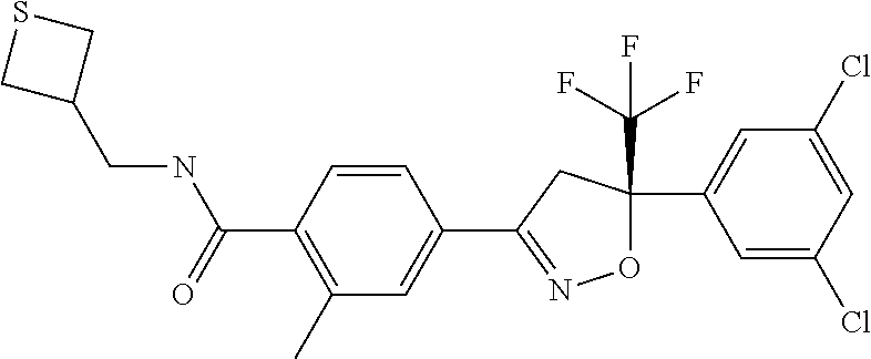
C1(C2=NOC(C3=CC(Cl)=CC(Cl)=C3)(C(F)(F)F)C2)=CC(C)=C(C(=O)NCC2CSC2)C=C1
